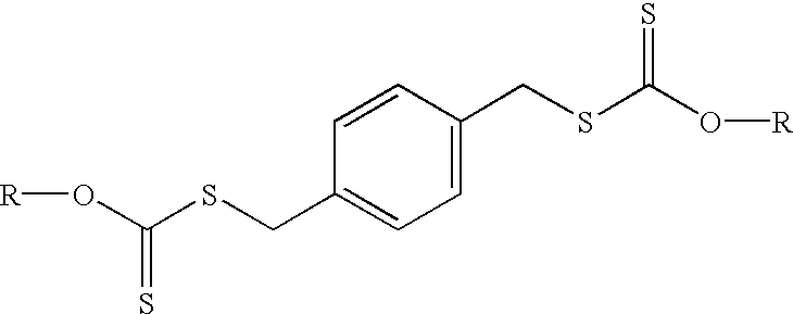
[R]OC(SCC1=CC=C(CSC(O[R])=S)C=C1)=S
